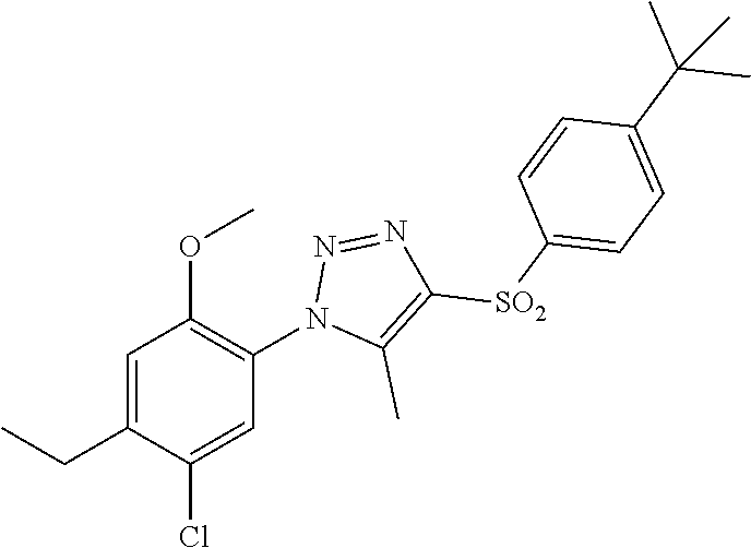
C1=C(CC)C(Cl)=CC(N2C(C)=C([SO2]C3=CC=C(C(C)(C)C)C=C3)N=N2)=C1OC
